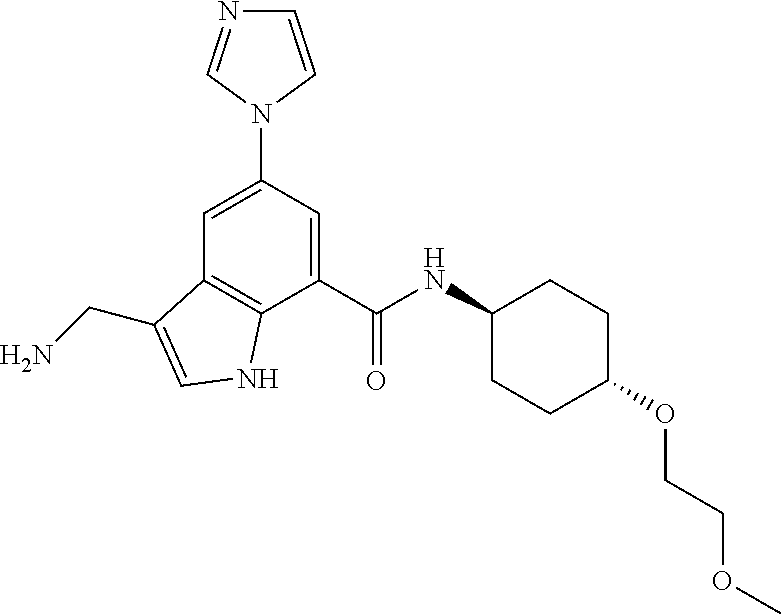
C1=CN(C2=CC3=C(C(C(NC4CCC(OCCOC)CC4)=O)=C2)NC=C3CN)C=N1
